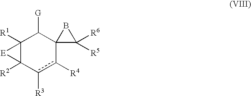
C12([R1])C([R2])(c([R3])c([R4])C3(C1[G])C([R6])([R5])B3)[E]2
